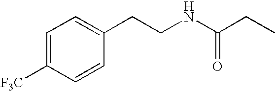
C1=C([F3C])C=CC(CCNC(CC)=O)=C1
